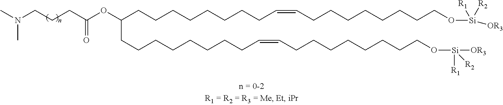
CN(CCCC(OC(CCCCCCCCC=CCCCCCCCCO[Si]([R1])([R2])[OR3])CCCCCCCCC=CCCCCCCCCO[Si]([R1])([R2])[OR3])=O)C
